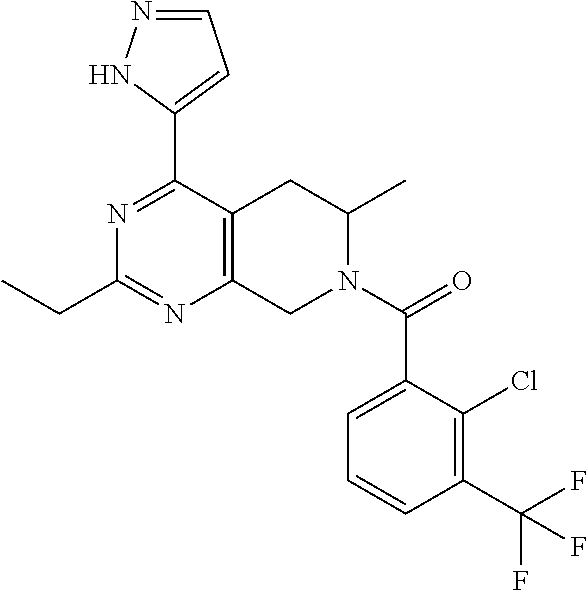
C1=NNC(C2=NC(CC)=NC3=C2CC(C)N(C(=O)C2=CC=CC(C(F)(F)F)=C2Cl)C3)=C1
